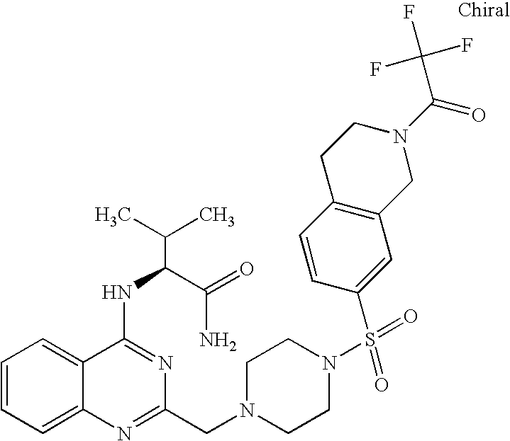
C1=CC=C2C(=C1)C(NC(C(N)=O)C(C)C)=NC(CN1CCN(S(=O)(=O)C3=CC4=C(C=C3)CCN(C(C(F)(F)F)=O)C4)CC1)=N2
